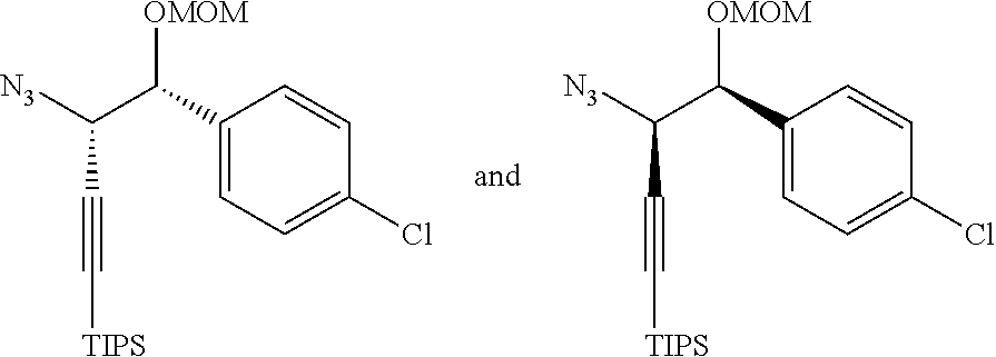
C(C#C[TIPS])([N3])C(C1=CC=C(Cl)C=C1)[OMOM].C(C#C[TIPS])([N3])C(C1=CC=C(Cl)C=C1)[OMOM]
